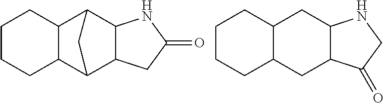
C12C(C3C4C(C1C3)CCCC4)CC(=O)N2.C12C(CC3C(C1)CCCC3)C(=O)CN2
